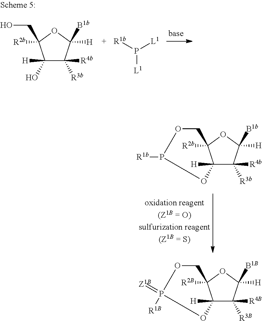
C12([H])C([R4b])([R3b])C([H])([B1b])OC1([R2b])COP([R1b])O2.C12([H])C([R4B])([R3B])C([H])([B1B])OC1([R2B])COP([R1B])(=[Z1B])O2.C1([H])(O)C([R4b])([R3b])C([H])([B1b])OC1([R2b])CO.P([L1])([L1])[R1b]
